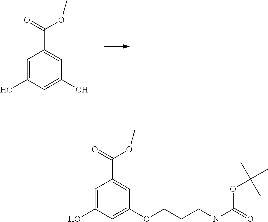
C1=C(O)C=C(O)C=C1C(=O)OC.C1=C(O)C=C(OCCCNC(=O)OC(C)(C)C)C=C1C(=O)OC
